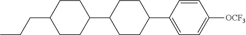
C1(C2=CC=C([OCF3])C=C2)CCC(C2CCC(CCC)CC2)CC1
